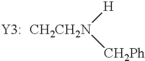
[CH2CH2N]([H])[CH2Ph].[Y3:]
